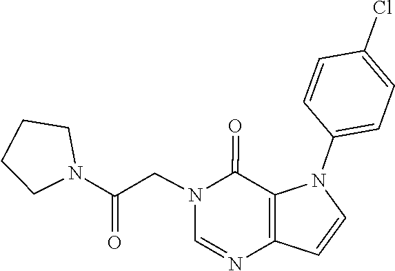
N1(CC(N2CCCC2)=O)C=NC2=C(C1=O)N(C1=CC=C(Cl)C=C1)C=C2
